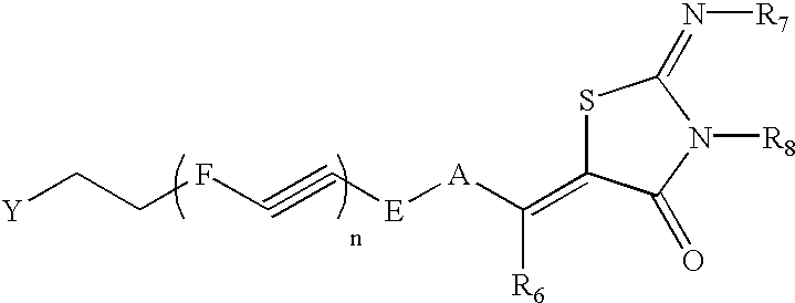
[Y]CCFC#C[E][A]C([R6])=C1SC(=N[R7])N([R8])C1=O
